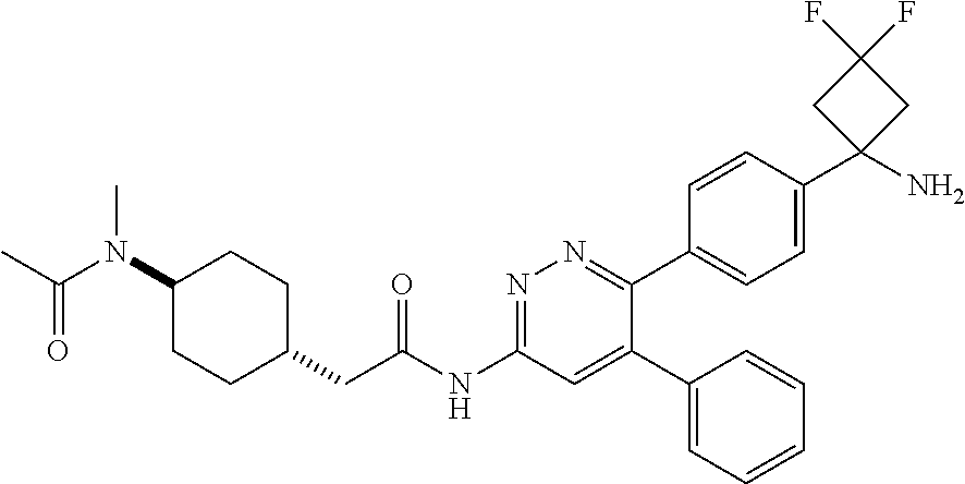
N1=C(NC(CC2CCC(N(C(C)=O)C)CC2)=O)C=C(C2=CC=CC=C2)C(C2=CC=C(C3(N)CC(F)(F)C3)C=C2)=N1
